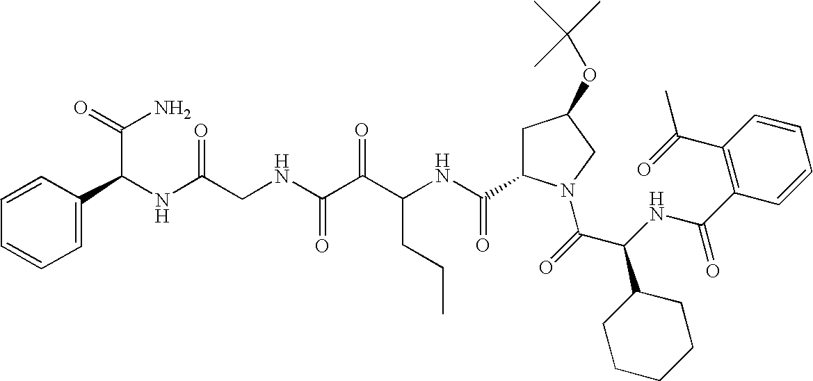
C(NC(C(=O)N1CC(OC(C)(C)C)CC1C(NC(C(C(NCC(NC(C(N)=O)C1=CC=CC=C1)=O)=O)=O)CCC)=O)C1CCCCC1)(=O)C1=C(C(=O)C)C=CC=C1
